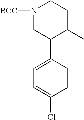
C1(C2=CC=C(Cl)C=C2)C(C)CCN([BOC])C1
